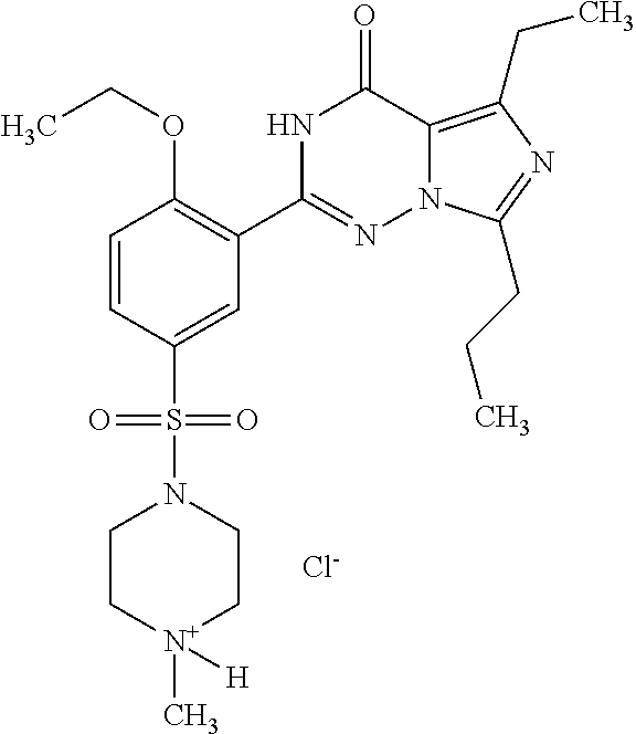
C1=CC(S(=O)(=O)N2CC[N+](C)([H])CC2)=CC(C2=NN3C(=C(CC)N=C3CCC)C(=O)N2)=C1OCC.[Cl-]
